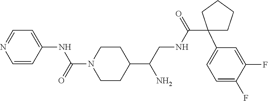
C1=CC(NC(N2CCC(C(CNC(=O)C3(C4=CC=C(F)C(F)=C4)CCCC3)N)CC2)=O)=CC=N1
